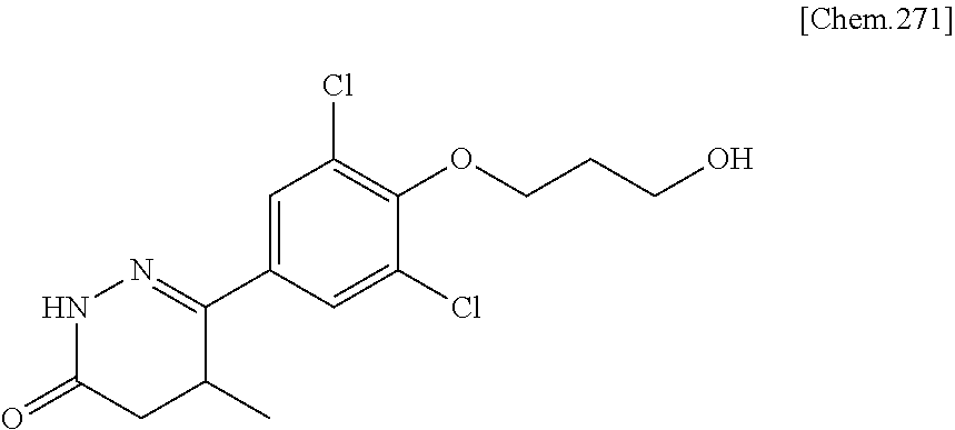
C1=C(C2=NNC(=O)CC2C)C=C(Cl)C(OCCCO)=C1Cl
